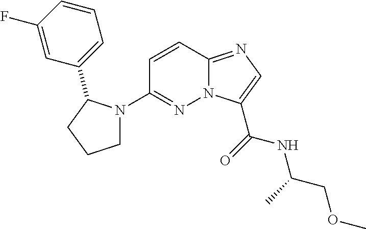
N12C(=NC=C1C(=O)NC(COC)C)C=CC(N1CCCC1C1=CC=CC(F)=C1)=N2
